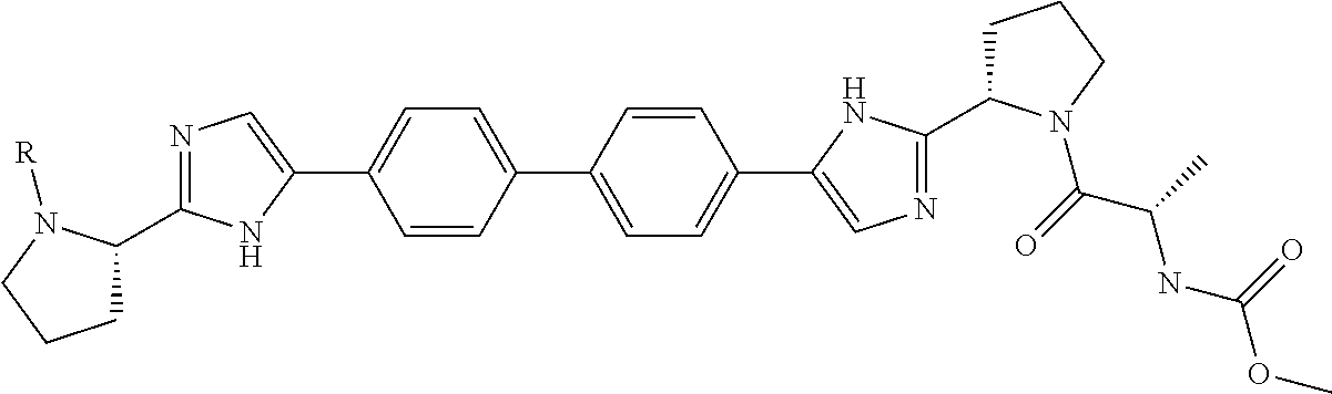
C1C(C2=NC=C(C3=CC=C(C4=CC=C(C5=CN=C(C6CCCN6C(C(NC(=O)OC)C)=O)N5)C=C4)C=C3)N2)N([R])CC1
